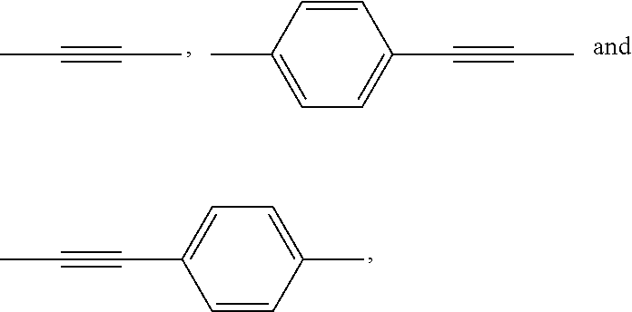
C1=CC(C)=CC=C1C#CC.CC#CC.CC#CC1=CC=C(C)C=C1
